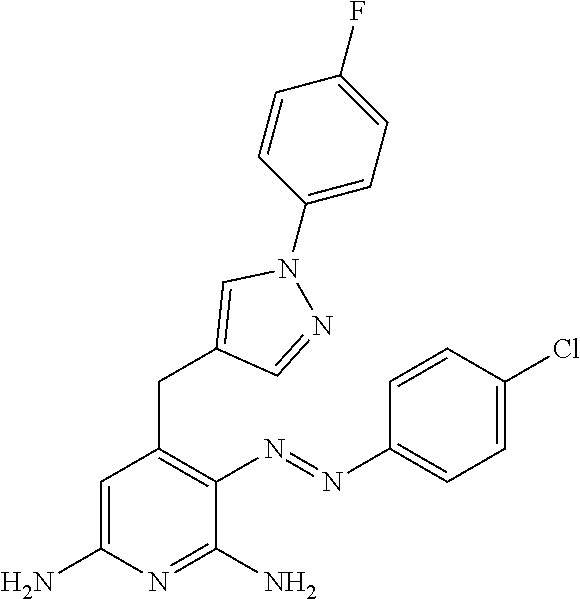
C1=C(N)N=C(N)C(N=NC2=CC=C(Cl)C=C2)=C1CC1=CN(C2=CC=C(F)C=C2)N=C1
